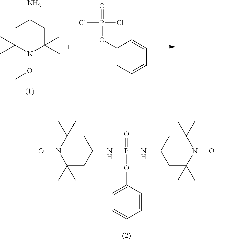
C1C(C)(C)N(OC)C(C)(C)CC1N.C1(OP(Cl)(Cl)=O)=CC=CC=C1.C1C(C)(C)N(OC)C(C)(C)CC1NP(=O)(OC1=CC=CC=C1)NC1CC(C)(C)N(OC)C(C)(C)C1
